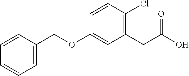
C1=C(COC2=CC(CC(O)=O)=C(Cl)C=C2)C=CC=C1
